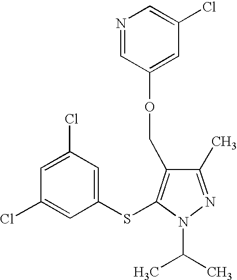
C1(C)=NN(C(C)C)C(SC2=CC(Cl)=CC(Cl)=C2)=C1COC1=CC(Cl)=CN=C1
